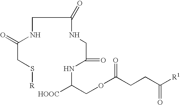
C(NC(CS[R])=O)C(=O)NCC(=O)NC([HOOC])COC(CCC([R1])=O)=O
